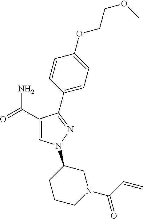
C1(C(=O)N)=CN(C2CCCN(C(C=C)=O)C2)N=C1C1=CC=C(OCCOC)C=C1
